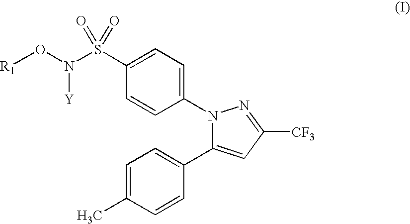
C1=C(S(N(O[R1])[Y])(=O)=O)C=CC(N2C(C3=CC=C(C)C=C3)=CC([CF3])=N2)=C1
